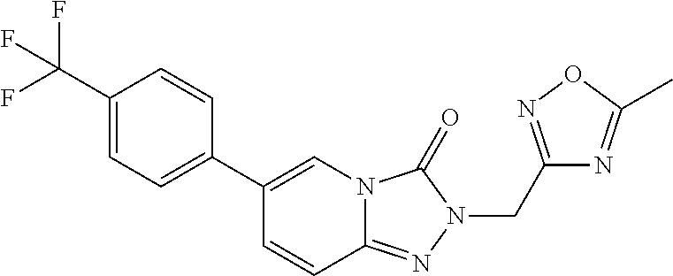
C1(C2=CC=C(C(F)(F)F)C=C2)=CN2C(=NN(CC3=NOC(C)=N3)C2=O)C=C1
